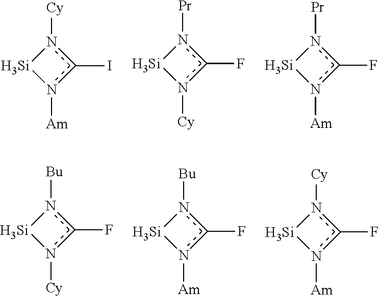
n1([Cy])c(I)n([Am])[Si]1.n1([Pr])c(F)n([Cy])[Si]1.n1([Pr])c(F)n([Am])[Si]1.n1([Bu])c(F)n([Cy])[Si]1.n1([Bu])c(F)n([Am])[Si]1.n1([Cy])c(F)n([Am])[Si]1
